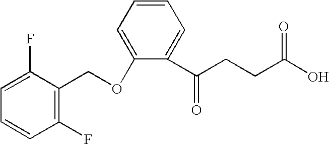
C1(C(CCC(O)=O)=O)=CC=CC=C1OCC1=C(F)C=CC=C1F
